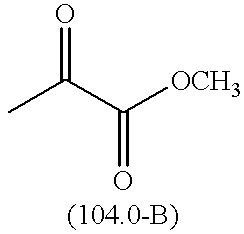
O=C(C)C([OCH3])=O
